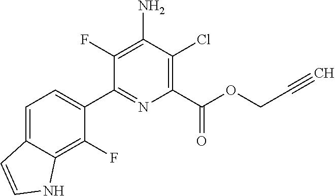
C1=C2C(=C(F)C(C3=NC(C(OCC#C)=O)=C(Cl)C(N)=C3F)=C1)NC=C2
